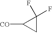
[CO]C1CC1(F)F
